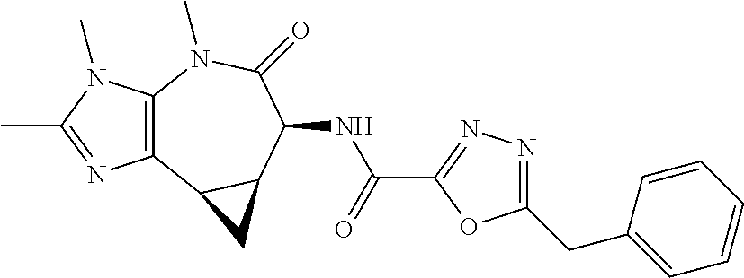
C12=C(N(C)C(=O)C(NC(C3=NN=C(CC4=CC=CC=C4)O3)=O)C3C1C3)N(C)C(C)=N2
